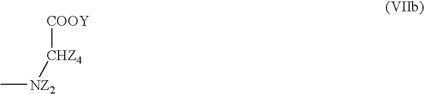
C[NZ2][CHZ4][COOY]
